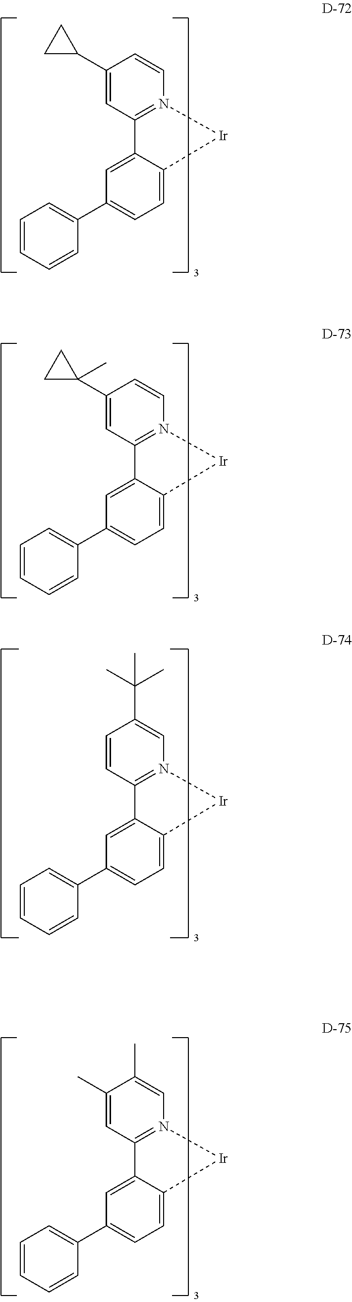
C1(C2(C)CC2)=CC2=N(C=C1)[Ir]C1=CC=C(C3=CC=CC=C3)C=C21.C1(C2CC2)=CC2=N(C=C1)[Ir]C1=CC=C(C3=CC=CC=C3)C=C21.C1=CC2=N(C=C1C(C)(C)C)[Ir]C1=CC=C(C3=CC=CC=C3)C=C21.C1(C)=CC2=N(C=C1C)[Ir]C1=CC=C(C3=CC=CC=C3)C=C21
